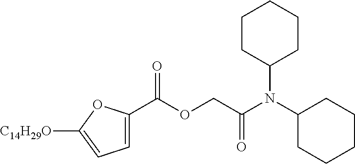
O=C(OCC(N(C1CCCCC1)C1CCCCC1)=O)C1=CC=C([C14H29O])O1
